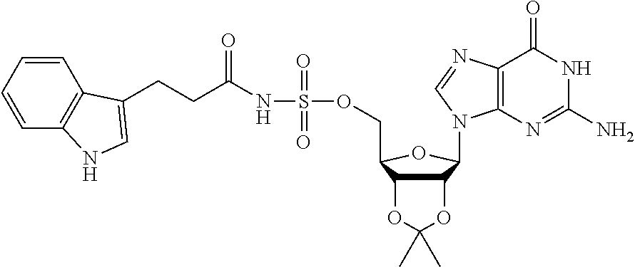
C12=C(N=C(N)NC1=O)N(C1C3C(C(COS(NC(CCC4=CNC5=C4C=CC=C5)=O)(=O)=O)O1)OC(C)(C)O3)C=N2
